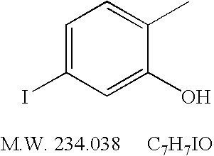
C1=C(I)C=C(O)C(C)=C1
